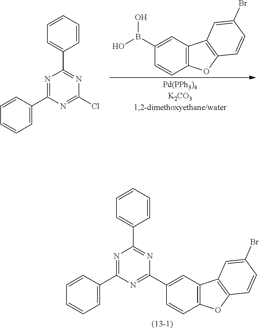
N1=C(C2=CC=CC=C2)N=C(C2=CC3=C(C=C2)OC2=C3C=C(Br)C=C2)N=C1C1=CC=CC=C1.C1(B(O)O)=CC2=C(C=C1)OC1=C2C=C(Br)C=C1.N1=C(C2=CC=CC=C2)N=C(Cl)N=C1C1=CC=CC=C1
